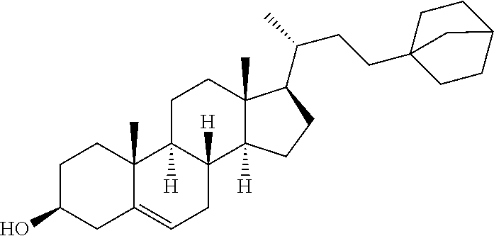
C1C(O)CC2=CCC3([H])C([H])(C2(C)C1)CCC1(C)C3([H])CCC1C(CCC12CCC(CC1)C2)C
